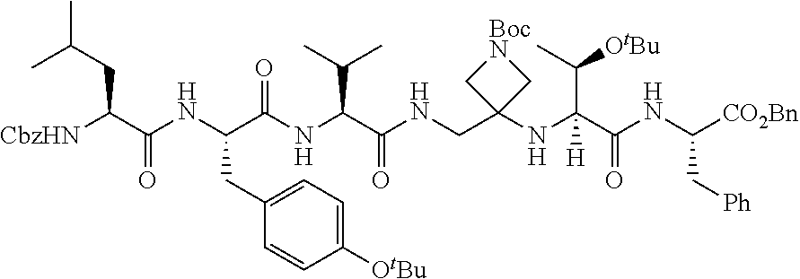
N(CC1(NC(C(NC([CO2Bn])C[Ph])=O)(C([OtBu])C)[H])C[BocN]C1)C(C(NC(C(NC(C([CbzHN])CC(C)C)=O)CC1=CC=C([OtBu])C=C1)=O)C(C)C)=O
